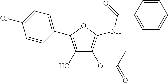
C1=CC(C2=C(O)C(OC(=O)C)=C(NC(C3=CC=CC=C3)=O)O2)=CC=C1Cl
